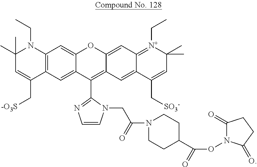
C12=C(C=C3C(=C1)OC1=CC4=[N+](CC)C(C)(C)C=C(C[SO3-])C4=CC1=C3C1=NC=CN1CC(=O)N1CCC(C(ON3C(=O)CCC3=O)=O)CC1)C(C[-O3S])=CC(C)(C)N2CC
